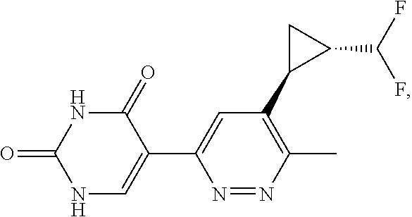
C1=C(C2=CNC(=O)NC2=O)N=NC(C)=C1C1C(C(F)F)C1
